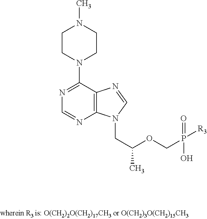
N1=C(N2CCN(C)CC2)C2=C(N=C1)N(CC(OCP(O)(=O)[R3])C)C=N2
